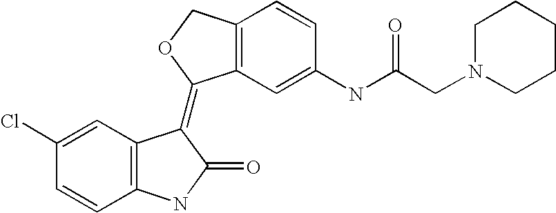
C1=CC2=C(C(=C3C4=C(CO3)C=CC(NC(CN3CCCCC3)=O)=C4)C(=O)N2)C=C1Cl
